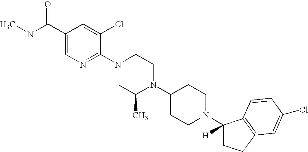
C1(N2CCC(N3C(C)CN(C4=NC=C(C(NC)=O)C=C4Cl)CC3)CC2)([H])CCC2=C1C=CC(Cl)=C2
